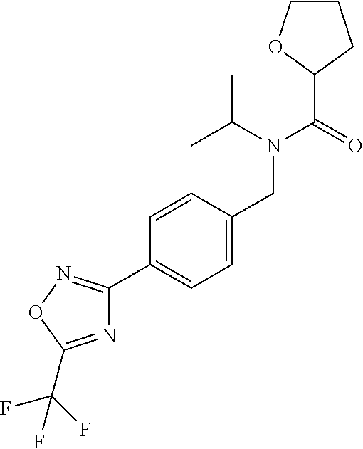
C1COC(C(N(CC2=CC=C(C3=NOC(C(F)(F)F)=N3)C=C2)C(C)C)=O)C1
